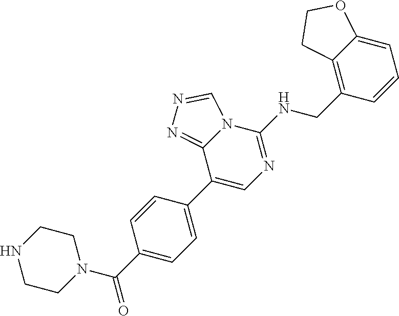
C1(C2=CN=C(NCC3=C4C(=CC=C3)OCC4)N3C2=NN=C3)=CC=C(C(N2CCNCC2)=O)C=C1
